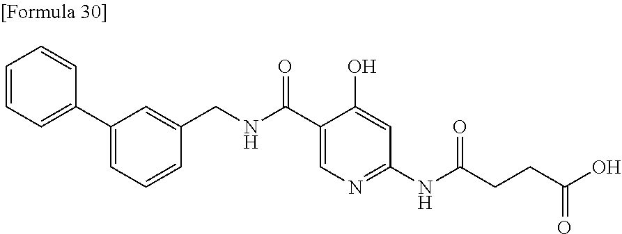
C1(C2=CC=CC=C2)=CC=CC(CNC(C2=CN=C(NC(CCC(O)=O)=O)C=C2O)=O)=C1
